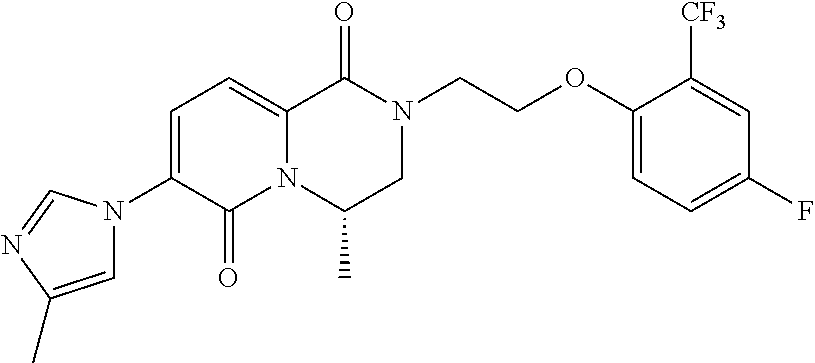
C1=C(N2C=C(C)N=C2)C(=O)N2C(=C1)C(=O)N(CCOC1=CC=C(F)C=C1[CF3])CC2C
